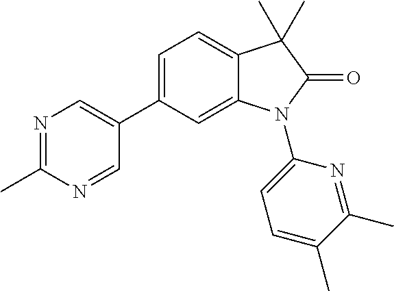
C1=C(C2=CN=C(C)N=C2)C=C2C(=C1)C(C)(C)C(=O)N2C1=CC=C(C)C(C)=N1
